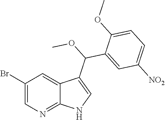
C1(Br)=CN=C2C(=C1)C(C(C1=CC([NO2])=CC=C1OC)OC)=CN2
